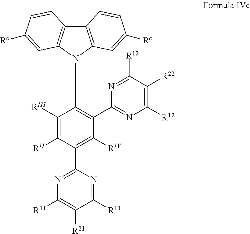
C12=C(N(C3=C(C4=NC([R12])=C([R22])C([R12])=N4)C([RIV])=C(C4=NC([R11])=C([R21])C([R11])=N4)C([RII])=C3[RIII])C3=C1C=CC([Rc])=C3)C=C([Rc])C=C2
